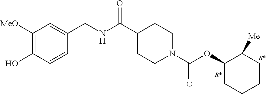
C1([MeO])=C(O)C=CC(CNC(C2CCN(C(OC3CCCCC3[Me])=O)CC2)=O)=C1
